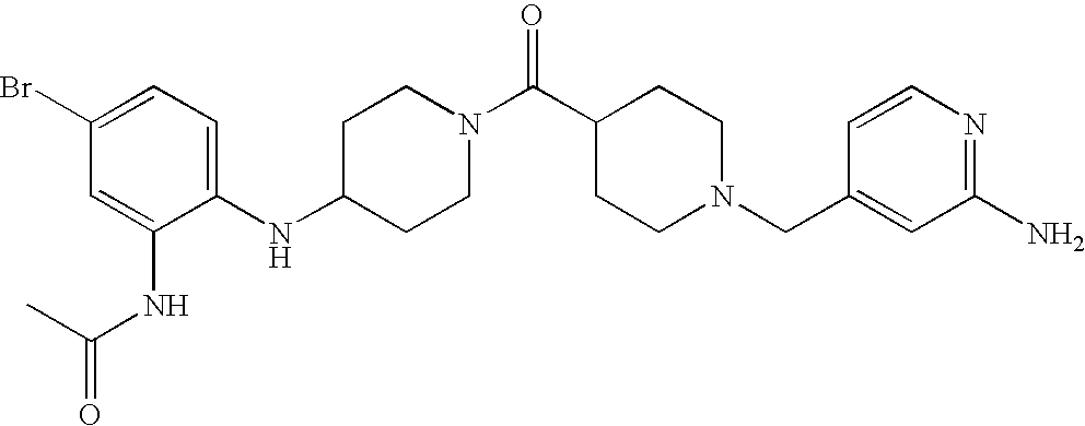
C1(NC2=CC=C(Br)C=C2NC(=O)C)CCN(C(C2CCN(CC3=CC(N)=NC=C3)CC2)=O)CC1
